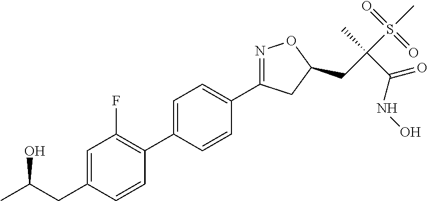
C1=C(C2=C(F)C=C(CC(C)O)C=C2)C=CC(C2=NOC(CC(S(C)(=O)=O)(C)C(NO)=O)C2)=C1
